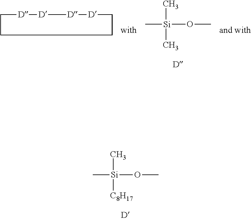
C[Si](C)([C8H17])OC.C[Si](C)(C)OC.[D]1CCCC[D][D][D]1
